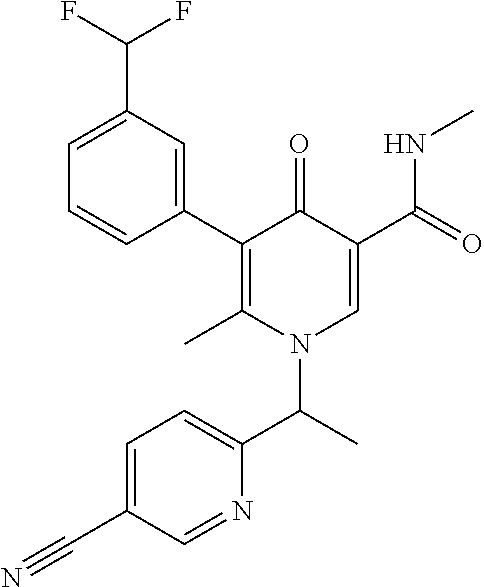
C1(C2=C(C)N(C(C3=CC=C(C#N)C=N3)C)C=C(C(NC)=O)C2=O)=CC(C(F)F)=CC=C1
